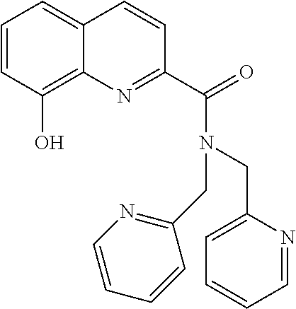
C1=CC(O)=C2C(=C1)C=CC(C(=O)N(CC1=NC=CC=C1)CC1=CC=CC=N1)=N2
